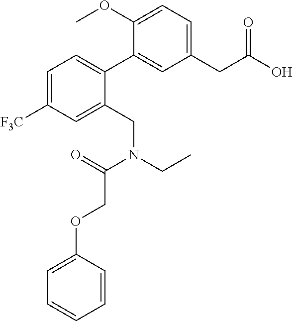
C1(CC(O)=O)=CC=C(OC)C(C2=CC=C([F3C])C=C2CN(CC)C(=O)COC2=CC=CC=C2)=C1
